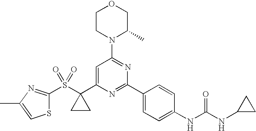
C1=C(C2(S(=O)(=O)C3=NC(C)=CS3)CC2)N=C(C2=CC=C(NC(NC3CC3)=O)C=C2)N=C1N1CCOCC1C
